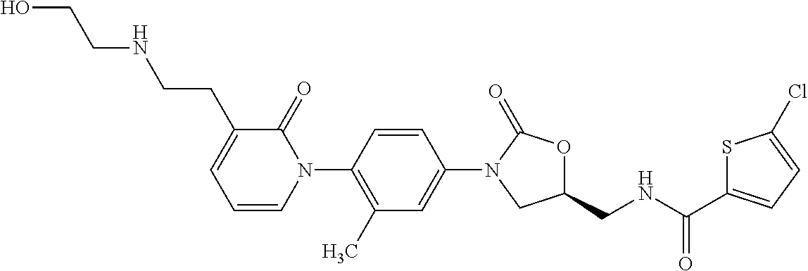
C1=C(N2CC(CNC(C3=CC=C(Cl)S3)=O)OC2=O)C=CC(N2C(=O)C(CCNCCO)=CC=C2)=C1C
